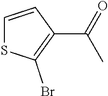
C1=CC(C(C)=O)=C(Br)S1
